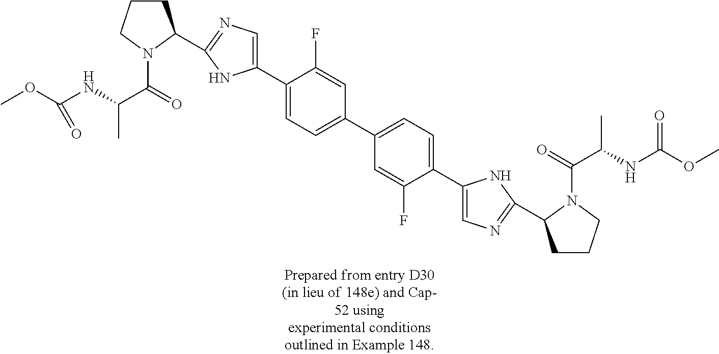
C1CCN(C(=O)C(NC(OC)=O)C)C1C1=NC=C(C2=CC=C(C3=CC=C(C4=CN=C(C5CCCN5C(=O)C(NC(OC)=O)C)N4)C(F)=C3)C=C2F)N1
